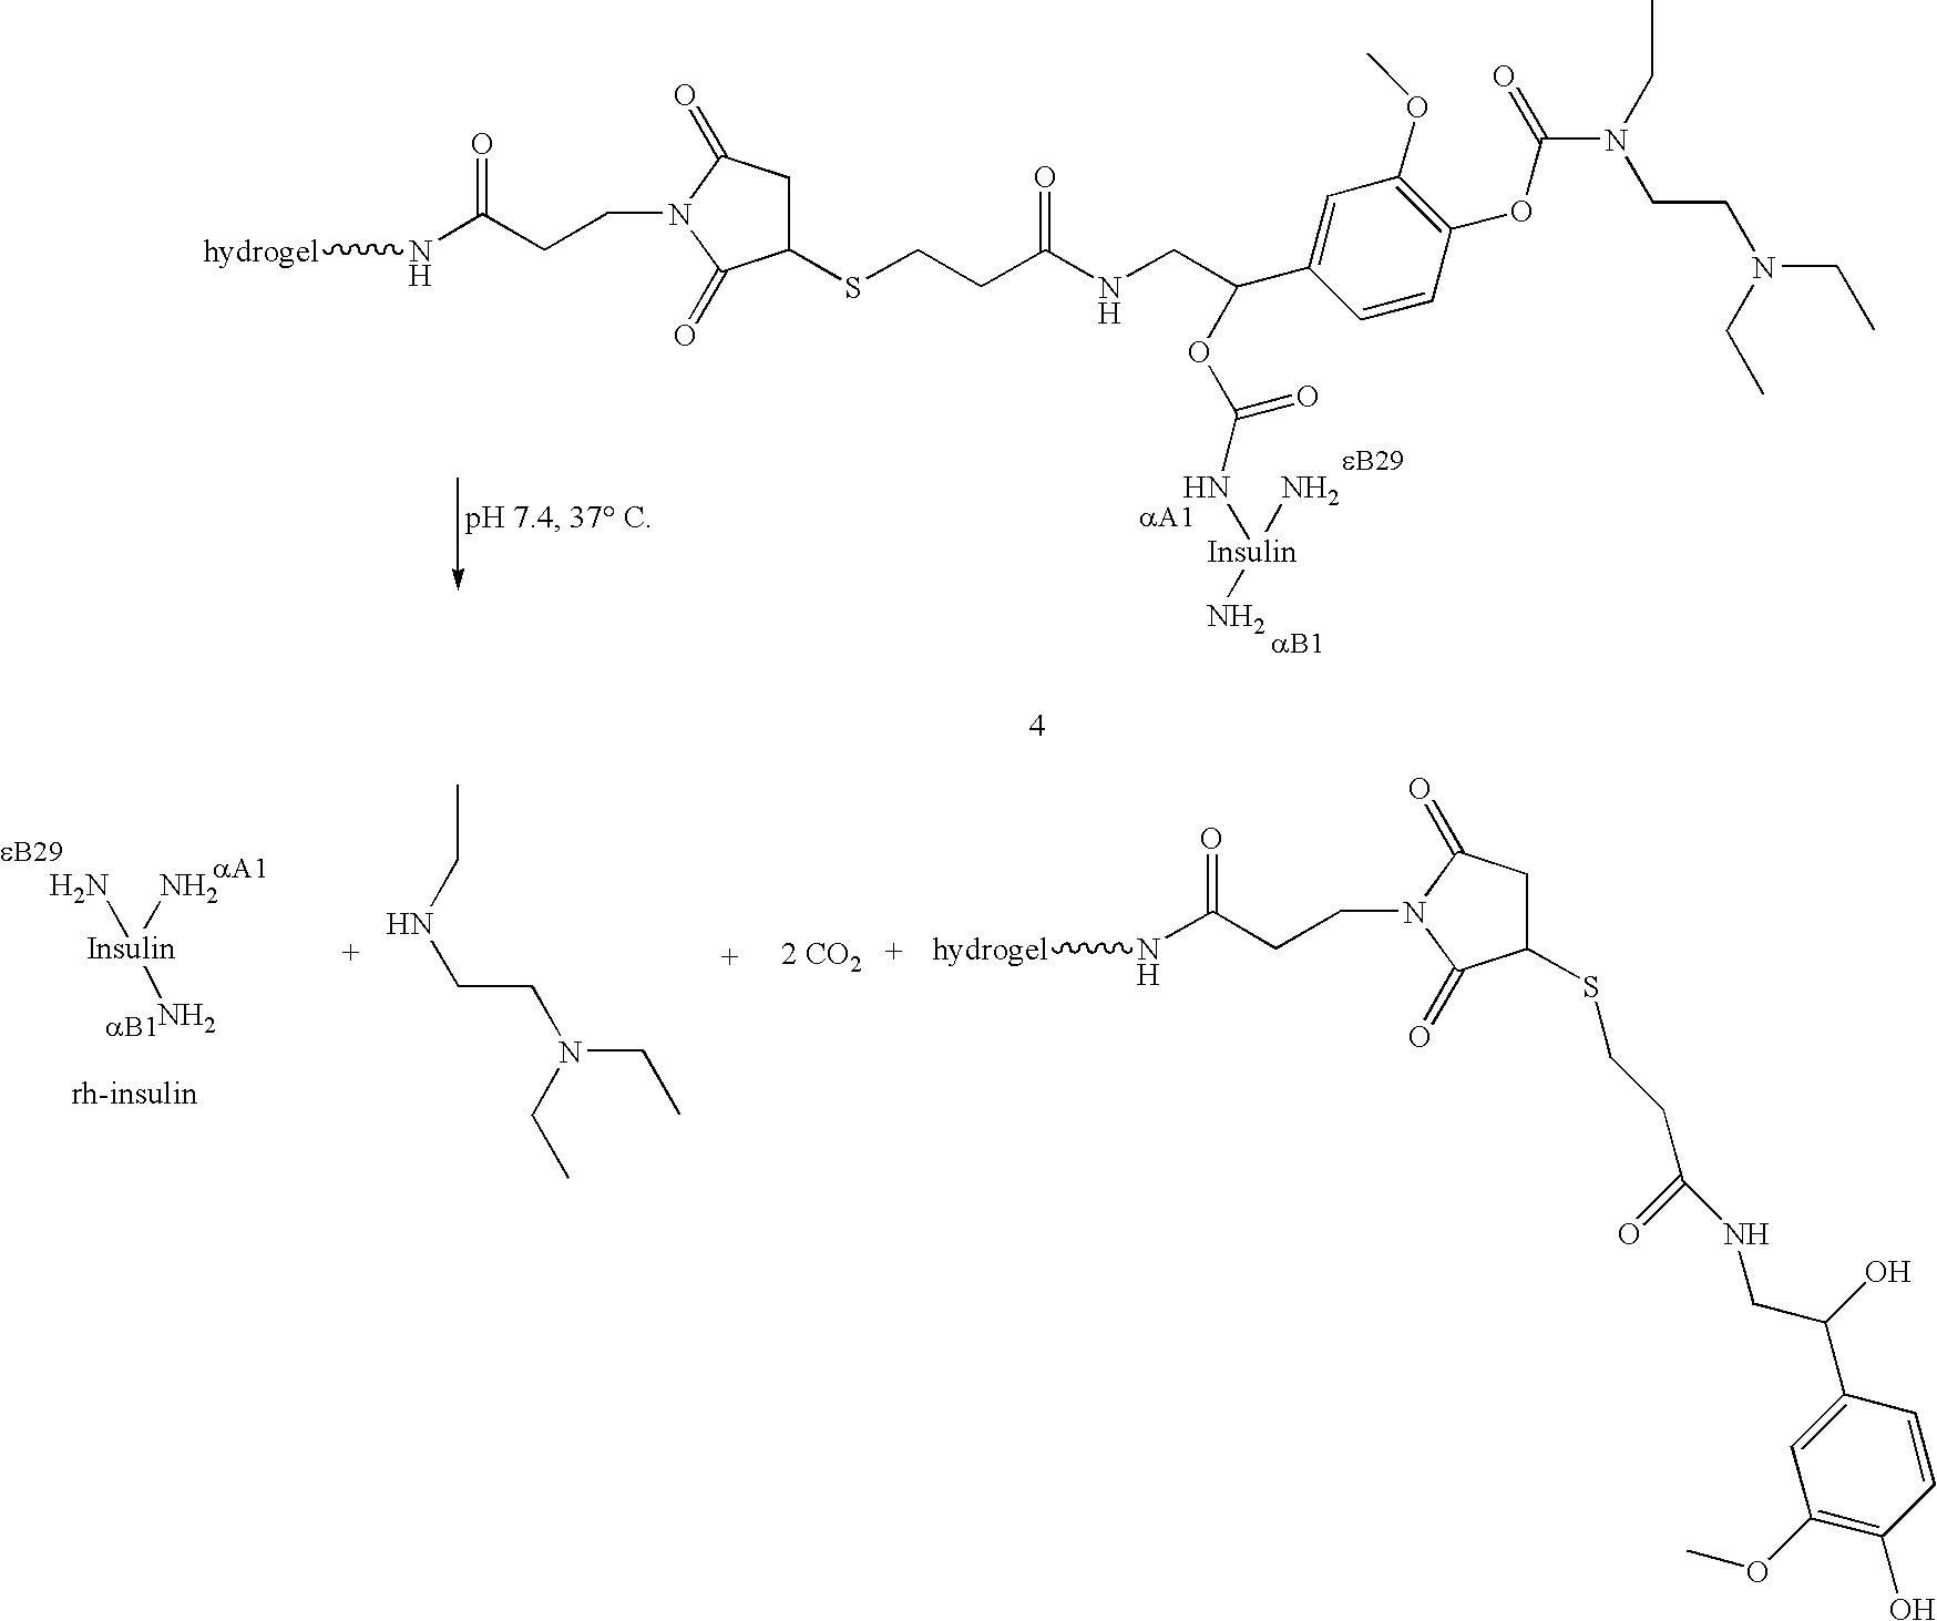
[hydrogel]NC(=O)CCN1C(=O)CC(SCCC(=O)NCC(C2=CC(OC)=C(OC(N(CCN(CC)CC)CC)=O)C=C2)OC(=O)N[Insulin](N)N)C1=O.[Insulin](N)(N)N.C(NCCN(CC)CC)C.[2 CO2].[hydrogel]NC(=O)CCN1C(=O)CC(SCCC(NCC(O)C2=CC(OC)=C(O)C=C2)=O)C1=O
